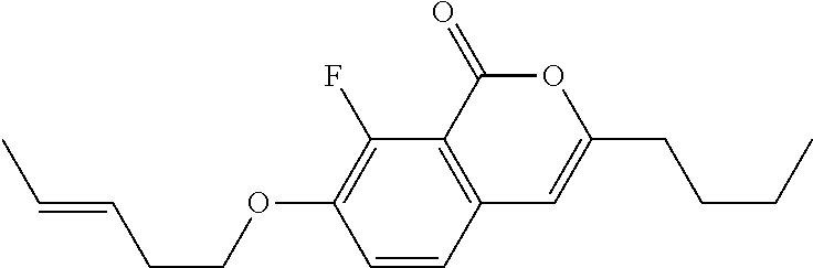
C1=CC2=C(C(F)=C1OCCC=CC)C(=O)OC(CCCC)=C2
